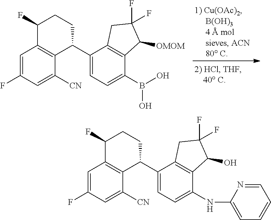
C1=C(F)C=C([CN])C2=C1C(F)CCC2C1=CC=C(B(O)O)C2=C1CC(F)(F)C2[OMOM].C1=C(F)C=C([CN])C2=C1C(F)CCC2C1=CC=C(NC2=CC=CC=N2)C2=C1CC(F)(F)C2O
